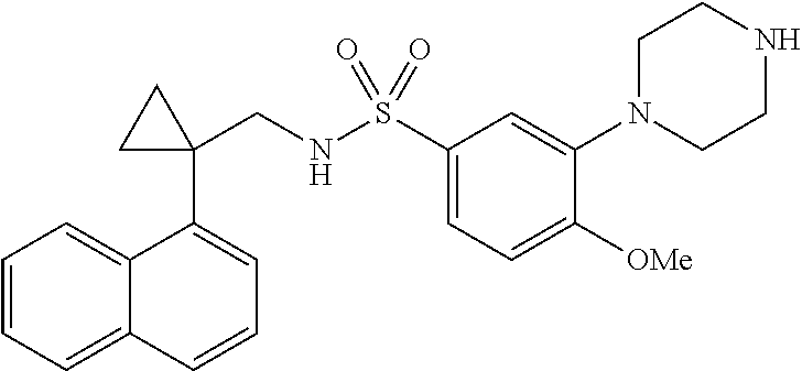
C1=CC=C2C(=C1)C(C1(CNS(C3=CC=C([OMe])C(N4CCNCC4)=C3)(=O)=O)CC1)=CC=C2
